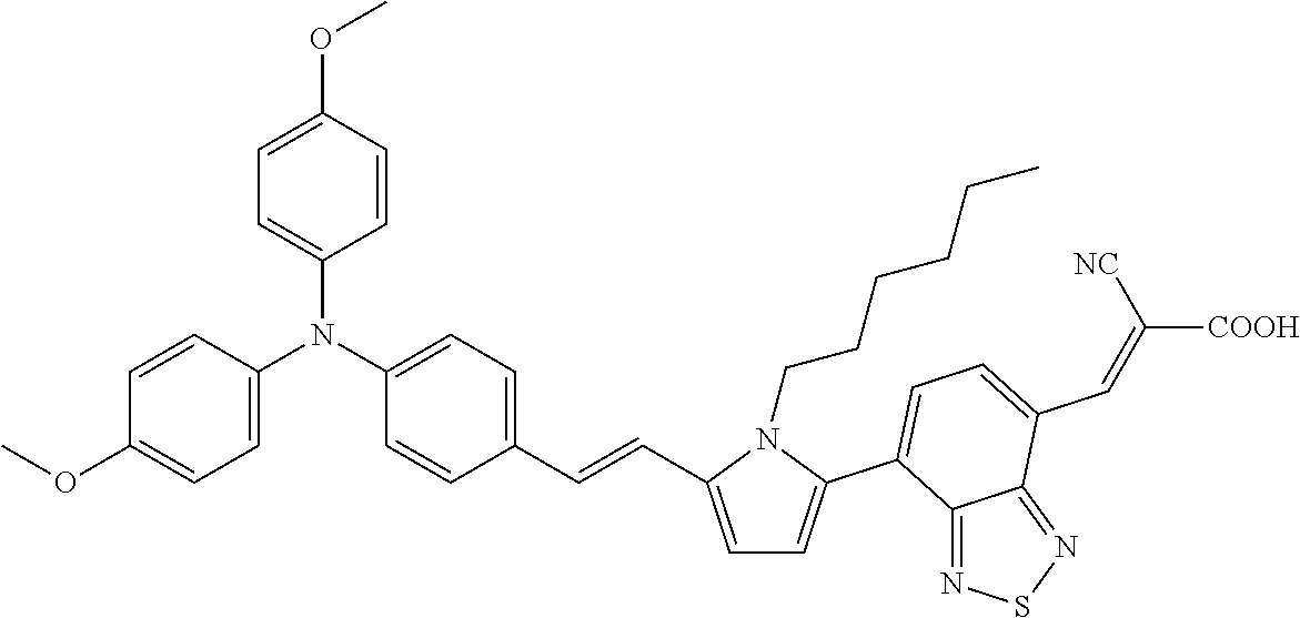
C1=CC(OC)=CC=C1N(C1=CC=C(OC)C=C1)C1=CC=C(C=CC2=CC=C(C3=CC=C(C=C([COOH])[NC])C4=NSN=C43)N2CCCCCC)C=C1
